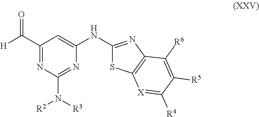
C1(C([H])=O)=NC(N([R3])[R2])=NC(NC2=NC3=C(S2)[X]=C([R4])C([R5])=C3[R6])=C1
